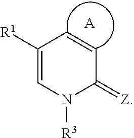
C1([R1])=CN([R3])C(=[Z])C=C1.[A]
